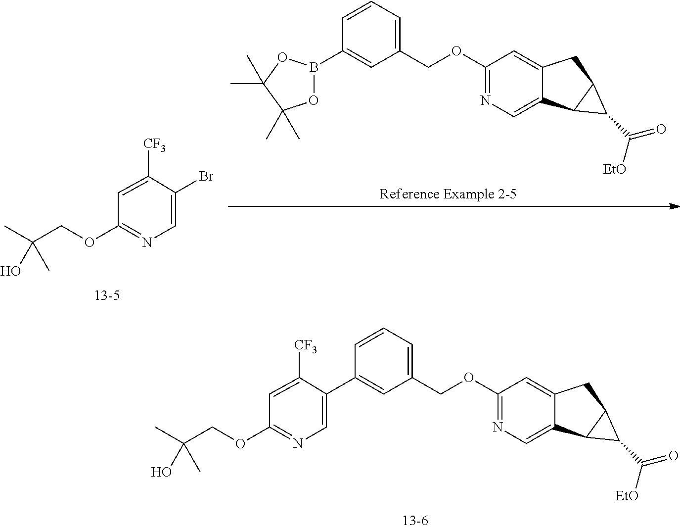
O1B(C2=CC(COC3=NC=C4C(=C3)CC3C4C3C([EtO])=O)=CC=C2)OC(C)(C)C1(C)C.C1=C([CF3])C(Br)=CN=C1OCC(C)(O)C.C1=C([CF3])C(C2=CC(COC3=NC=C4C(=C3)CC3C4C3C([EtO])=O)=CC=C2)=CN=C1OCC(C)(O)C
